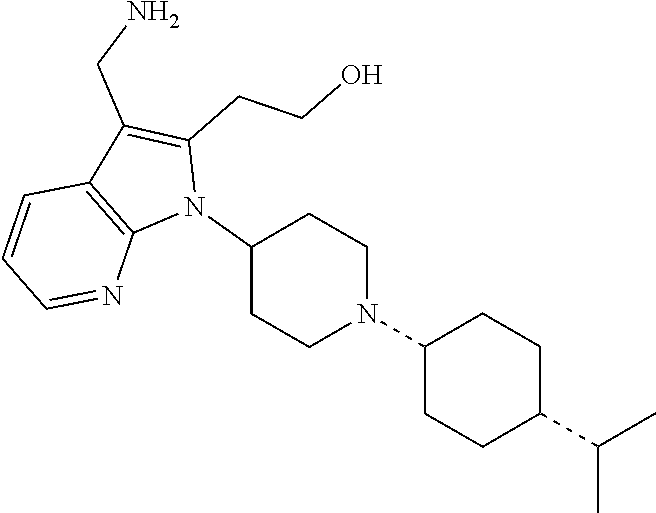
N1(C2CCN(C3CCC(C(C)C)CC3)CC2)C(CCO)=C(CN)C2=C1N=CC=C2
